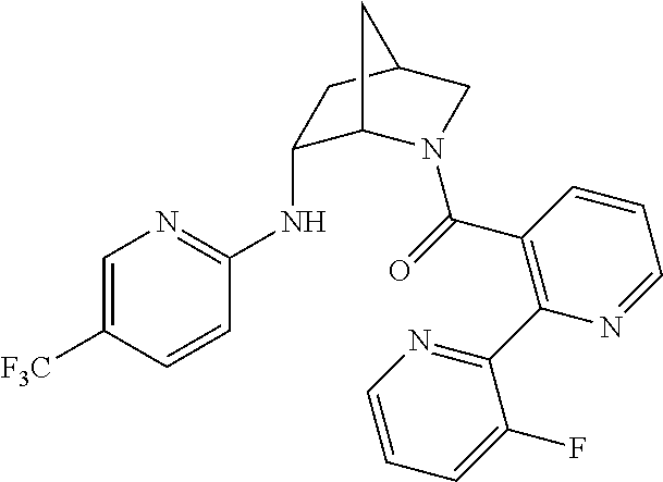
C1(NC2=NC=C([F3C])C=C2)C2N(C(=O)C3=C(C4=NC=CC=C4F)N=CC=C3)CC(C1)C2
